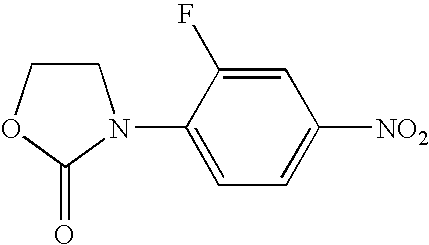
C1COC(=O)N1C1=CC=C([NO2])C=C1F
